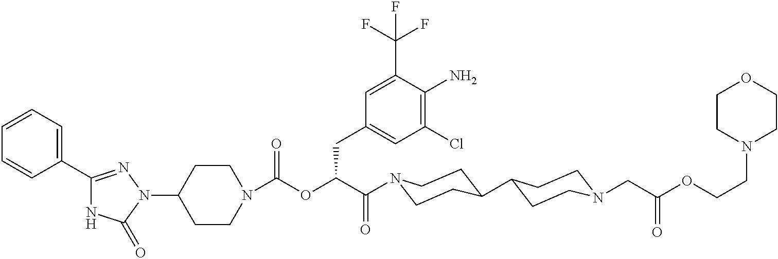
N1(C2CCN(C(=O)OC(C(=O)N3CCC(C4CCN(CC(OCCN5CCOCC5)=O)CC4)CC3)CC3=CC(Cl)=C(N)C(C(F)(F)F)=C3)CC2)N=C(C2=CC=CC=C2)NC1=O
